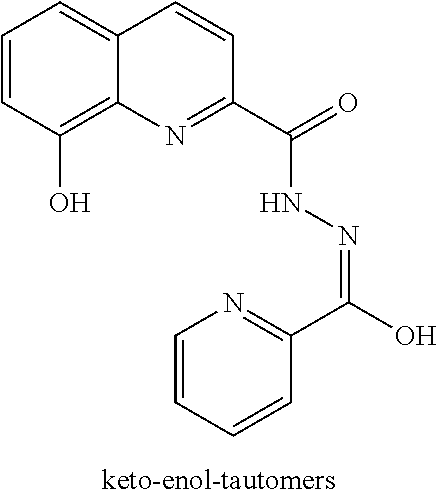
C12=C(O)C=CC=C1C=CC(C(NN=C(O)C1=NC=CC=C1)=O)=N2
